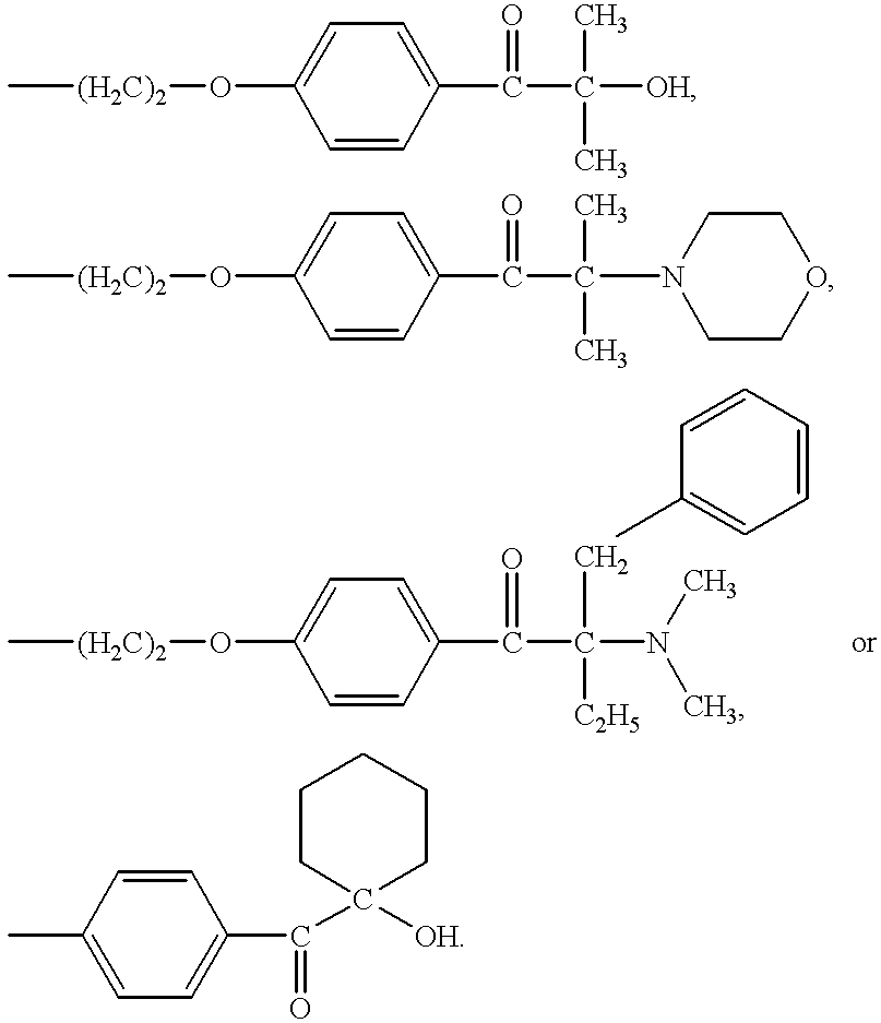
C[(H2C)2]OC1=CC=C(C(C([OH])(C)C)=O)C=C1.C[(H2C)2]OC1=CC=C(C(C(N2CCOCC2)(C)C)=O)C=C1.C[(H2C)2]OC1=CC=C(C(C(CC2=CC=CC=C2)([C2H5])N(C)C)=O)C=C1.C1(C)=CC=C(C(C2([OH])CCCCC2)=O)C=C1
